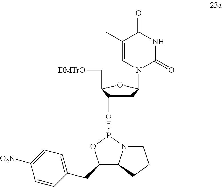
C1C(OP2OC(CC3=CC=C([O2N])C=C3)C3N2CCC3)C(C[DMTrO])OC1N1C(=O)NC(=O)C(C)=C1
